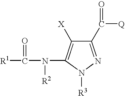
[R3]N1N=C(C(=O)[Q])C([X])=C1N(C([R1])=O)[R2]
